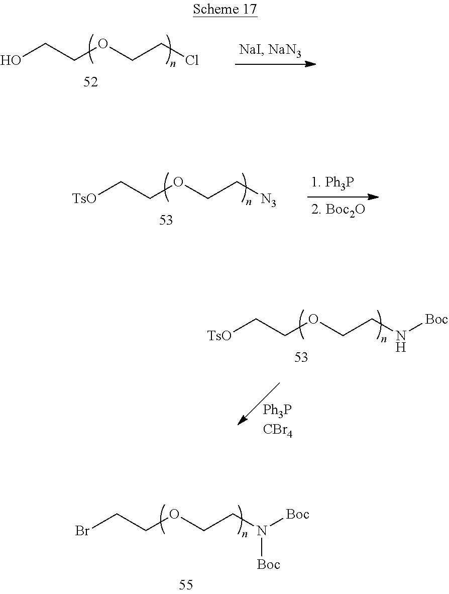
OCCOCCCl.[TsO]CCOCC[N3].[Ph3PCBr4].[TsO]CCOCCN[Boc].BrCCOCCN([Boc])[Boc]
